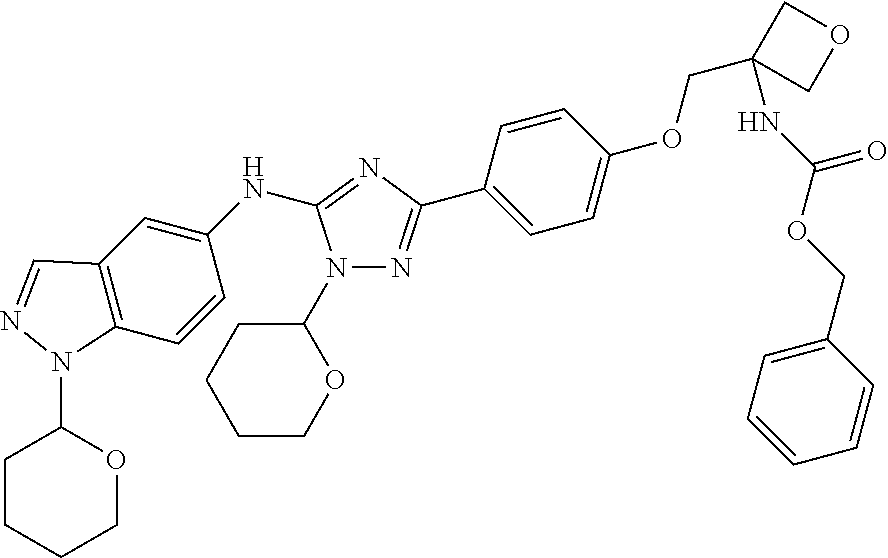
N1(C2CCCCO2)N=C(C2=CC=C(OCC3(NC(OCC4=CC=CC=C4)=O)COC3)C=C2)N=C1NC1=CC2=C(C=C1)N(C1CCCCO1)N=C2
